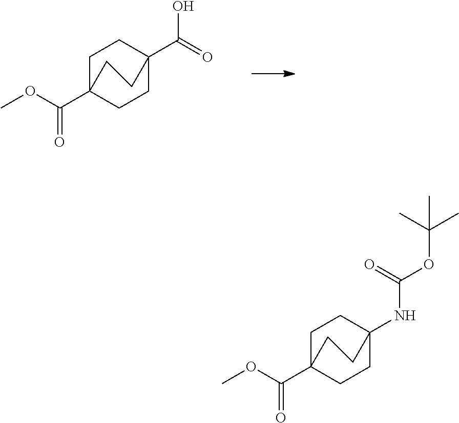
C1C2(C(OC)=O)CCC(C(O)=O)(C1)CC2.C1C2(C(OC)=O)CCC(NC(OC(C)(C)C)=O)(C1)CC2
